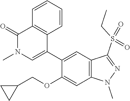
C1(C2=CN(C)C(=O)C3=C2C=CC=C3)=CC2=C(C=C1OCC1CC1)N(C)N=C2S(CC)(=O)=O
